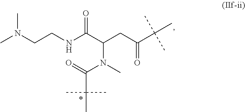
N(C)(C(C(C)(C)C)=O)C(CC(=O)C(C)(C)C)C(NCCN(C)C)=O
